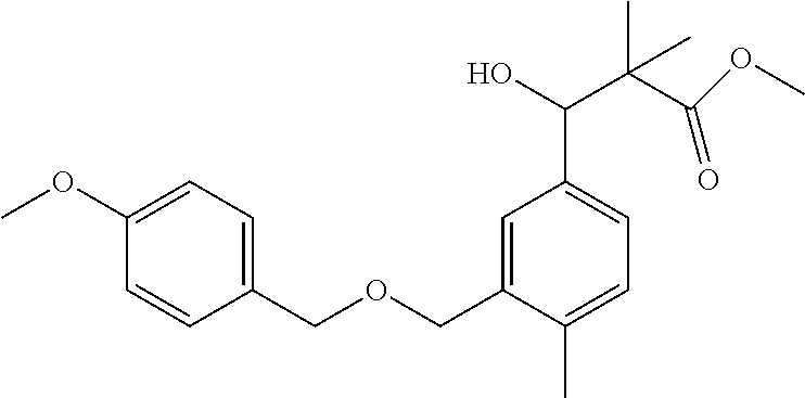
C1=C(COCC2=CC=C(OC)C=C2)C(C)=CC=C1C(O)C(C(=O)OC)(C)C
